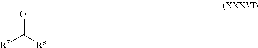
O=C([R8])[R7]
